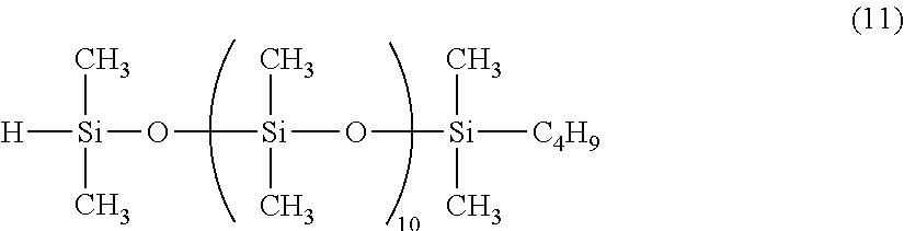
[H][Si](O[Si](O[Si]([C4H9])(C)C)(C)C)(C)C
